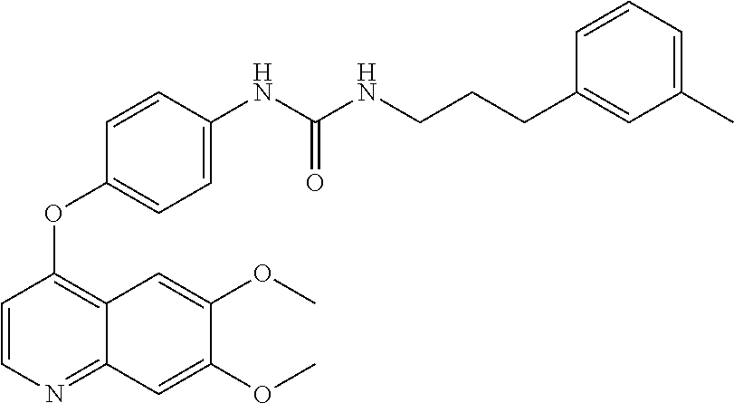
C1=CN=C2C(=C1OC1=CC=C(NC(NCCCC3=CC(C)=CC=C3)=O)C=C1)C=C(OC)C(OC)=C2
